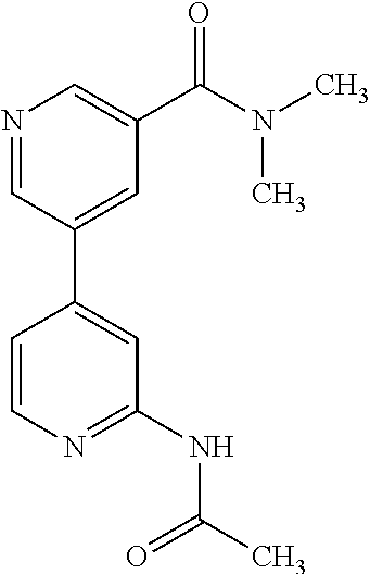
C1=CC(C2=CC(C(N(C)C)=O)=CN=C2)=CC(NC(C)=O)=N1
